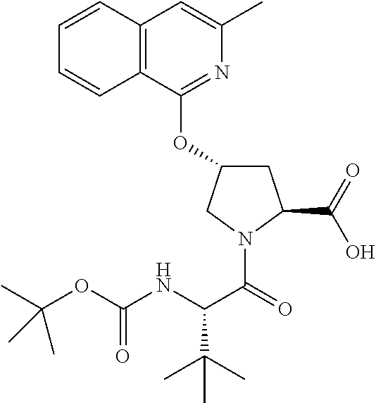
C12=C(C(OC3CC(C(=O)O)N(C(C(NC(OC(C)(C)C)=O)C(C)(C)C)=O)C3)=NC(C)=C1)C=CC=C2
